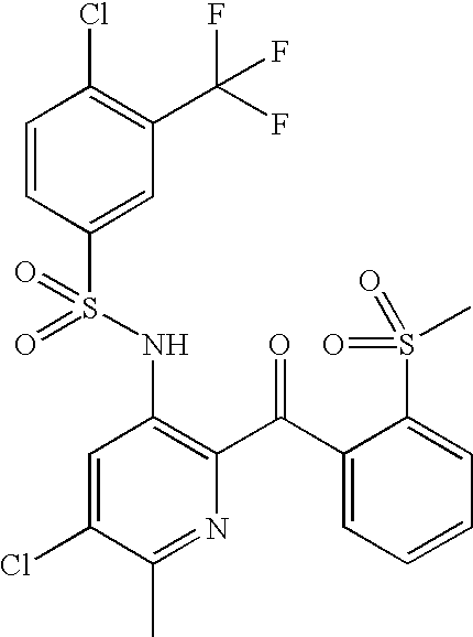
C1=CC(S(NC2=C(C(C3=CC=CC=C3S(C)(=O)=O)=O)N=C(C)C(Cl)=C2)(=O)=O)=CC(C(F)(F)F)=C1Cl
